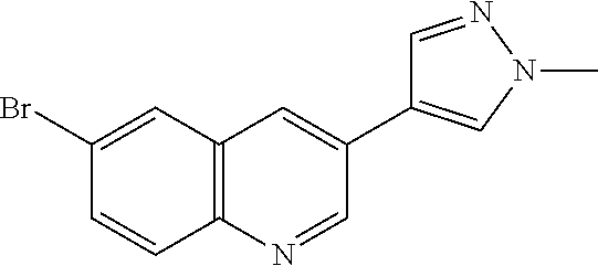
C1(Br)=CC2=C(C=C1)N=CC(C1=CN(C)N=C1)=C2
